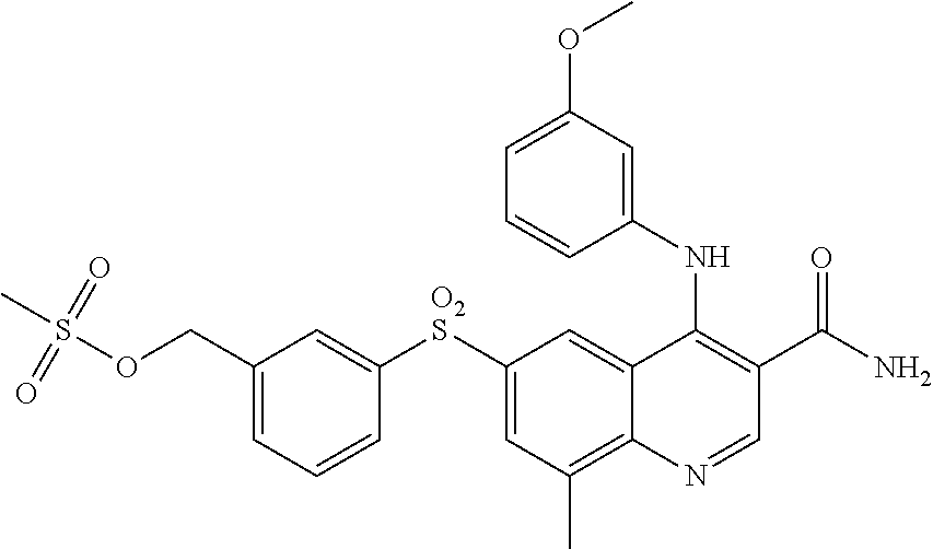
C(C1=CC=CC([O2S]C2=CC(C)=C3C(=C2)C(NC2=CC(OC)=CC=C2)=C(C(N)=O)C=N3)=C1)OS(C)(=O)=O
